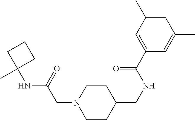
C1CC(CNC(C2=CC(C)=CC(C)=C2)=O)CCN1CC(NC1(C)CCC1)=O
